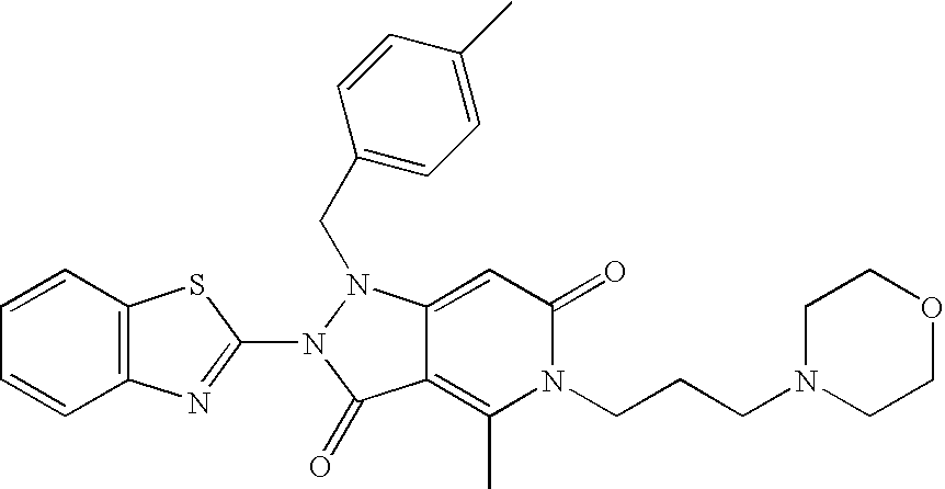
C12=CC(=O)N(CCCN3CCOCC3)C(C)=C1C(=O)N(C1=NC3=C(S1)C=CC=C3)N2CC1=CC=C(C)C=C1
